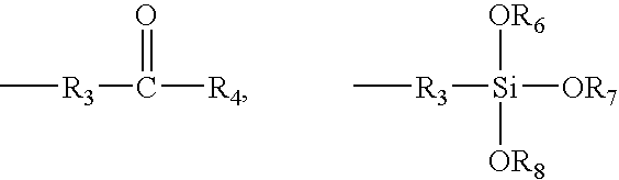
C[R3]C([R4])=O.C[R3][Si]([OR6])([OR8])[OR7]
